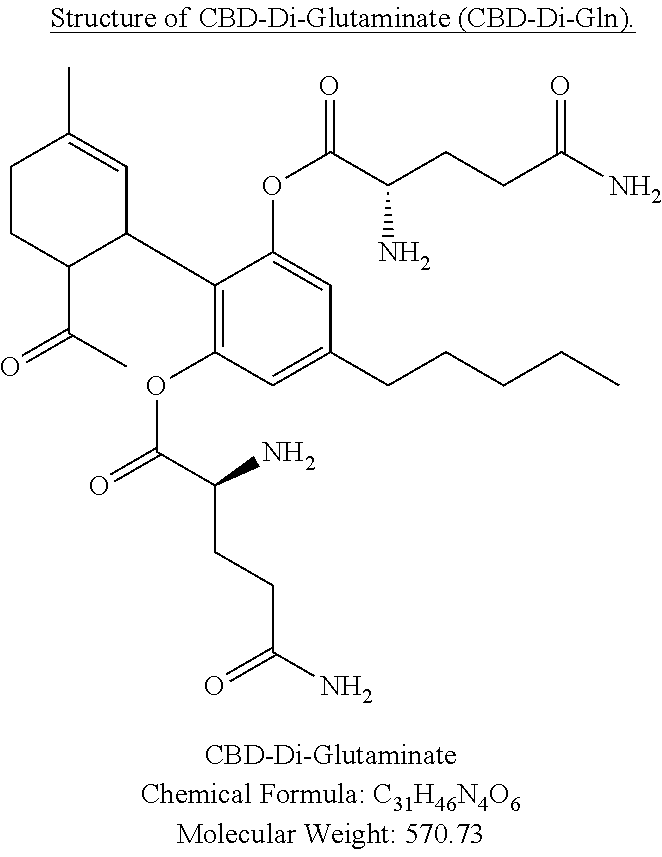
C1(C2C=C(C)CCC2C(=O)C)=C(OC(=O)C(N)CCC(N)=O)C=C(CCCCC)C=C1OC(C(CCC(N)=O)N)=O
